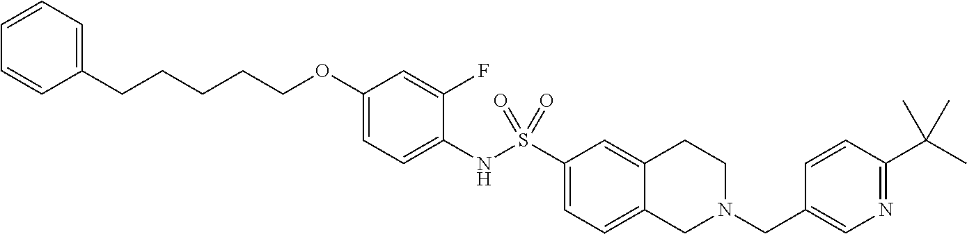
C1(OCCCCCC2=CC=CC=C2)=CC=C(NS(C2=CC=C3C(=C2)CCN(CC2=CN=C(C(C)(C)C)C=C2)C3)(=O)=O)C(F)=C1
